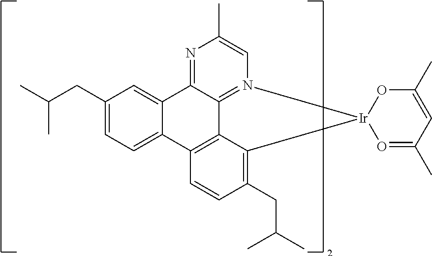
C12=CC(CC(C)C)=CC=C1C1=C3C4=N(C=C(C)N=C24)[Ir]2(C3=C(CC(C)C)C=C1)O=C(C)C=C(C)O2
